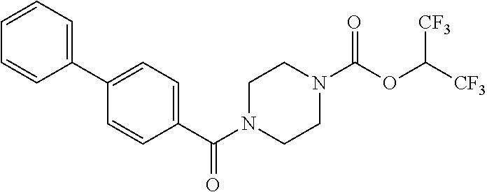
C1(C2=CC=C(C(N3CCN(C(OC([CF3])[CF3])=O)CC3)=O)C=C2)=CC=CC=C1
